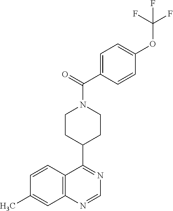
N1=C(C2CCN(C(=O)C3=CC=C(OC(F)(F)F)C=C3)CC2)C2=C(N=C1)C=C(C)C=C2
